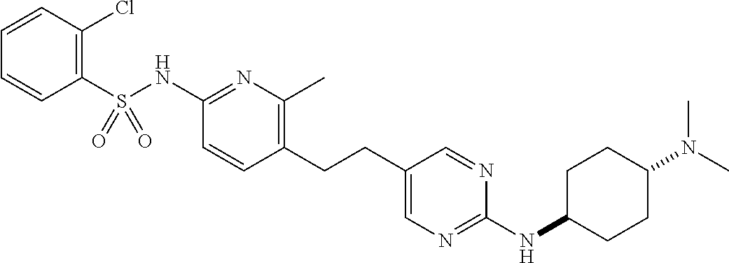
C1(S(NC2=NC(C)=C(CCC3=CN=C(NC4CCC(N(C)C)CC4)N=C3)C=C2)(=O)=O)=C(Cl)C=CC=C1
